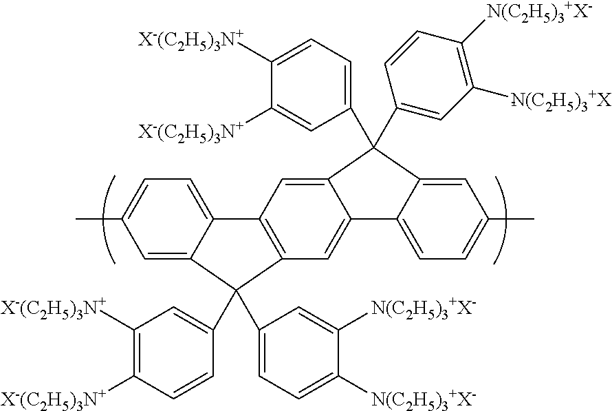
C12=CC=C(C)C=C1C(C1=CC([X-(C2H5)3N+])=C([X-(C2H5)3N+])C=C1)(C1=CC=C([N(C2H5)3+X-])C([N(C2H5)3+X-])=C1)C1=C2C=C2C(=C1)C1=CC=C(C)C=C1C2(C1=CC([N(C2H5)3+X-])=C([N(C2H5)3+X-])C=C1)C1=CC=C([X-(C2H5)3N+])C([X-(C2H5)3N+])=C1
